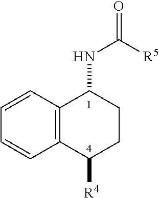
C12=C(C([R4])CCC1NC([R5])=O)C=CC=C2
